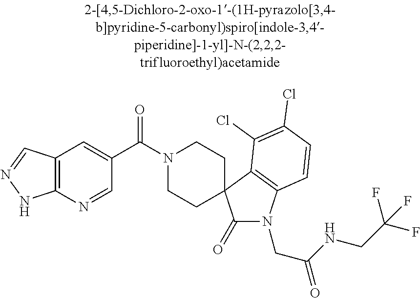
N1(C(C2=CC3=C(N=C2)NN=C3)=O)CCC2(CC1)C(=O)N(CC(NCC(F)(F)F)=O)C1=C2C(Cl)=C(Cl)C=C1
